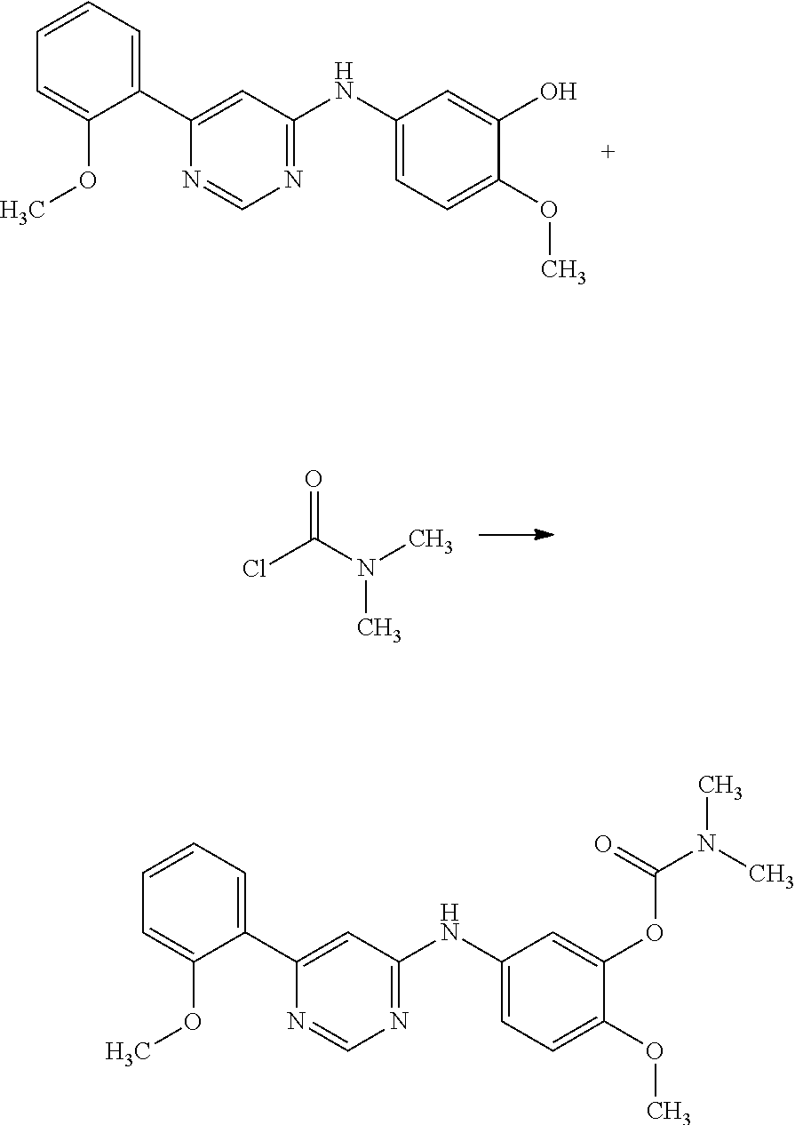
C1(C2=CC(NC3=CC=C(OC)C(O)=C3)=NC=N2)=CC=CC=C1OC.O=C(N(C)C)Cl.C1(C2=CC(NC3=CC=C(OC)C(OC(N(C)C)=O)=C3)=NC=N2)=CC=CC=C1OC
